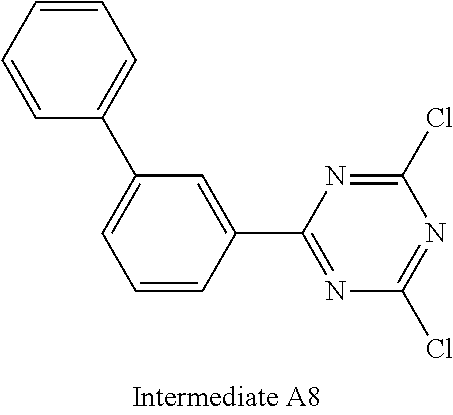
C1=C(C2=CC=CC=C2)C=C(C2=NC(Cl)=NC(Cl)=N2)C=C1
